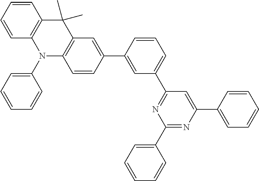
C1(C2=CC(C3=NC(C4=CC=CC=C4)=NC(C4=CC=CC=C4)=C3)=CC=C2)=CC2=C(C=C1)N(C1=CC=CC=C1)C1=C(C2(C)C)C=CC=C1
